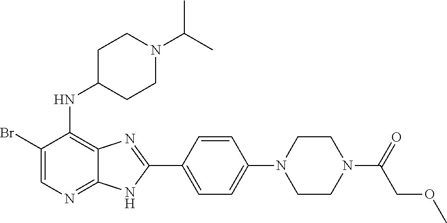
C1(Br)=CN=C2C(=C1NC1CCN(C(C)C)CC1)N=C(C1=CC=C(N3CCN(C(COC)=O)CC3)C=C1)N2
